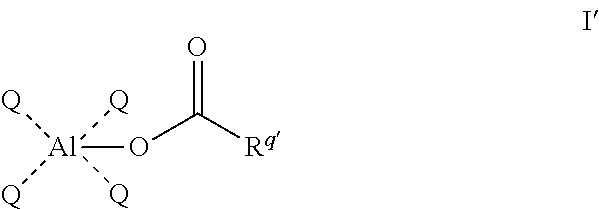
[Al](OC([Rq])=O)([Q])([Q])([Q])[Q]
